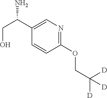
C1(C(CO)N)=CN=C(OCC([D])([D])[D])C=C1
